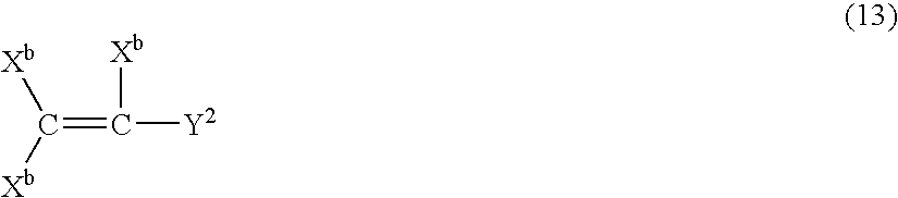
C(=C([Y2])[Xb])([Xb])[Xb]
